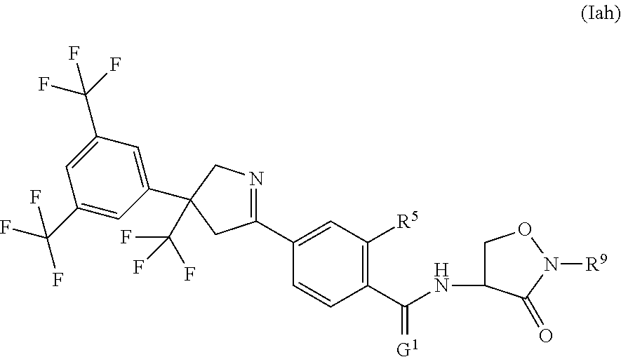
C1(C2=CC([R5])=C(C(=[G1])NC3CON([R9])C3=O)C=C2)=NCC(C2=CC(C(F)(F)F)=CC(C(F)(F)F)=C2)(C(F)(F)F)C1
